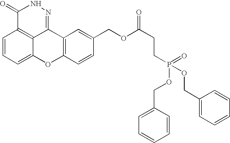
C1=CC=C2C3=C1C(=O)NN=C3C1=C(O2)C=CC(COC(CCP(=O)(OCC2=CC=CC=C2)OCC2=CC=CC=C2)=O)=C1
